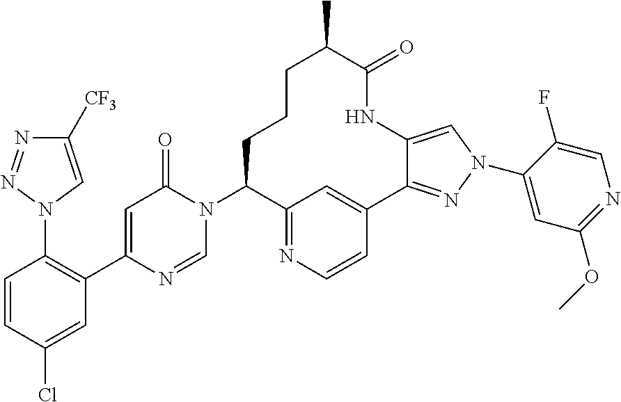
C1=CC(Cl)=CC(C2=CC(=O)N(C3CCCC(C)C(=O)NC4=CN(C5=CC(OC)=NC=C5F)N=C4C4=CC3=NC=C4)C=N2)=C1N1N=NC([CF3])=C1
